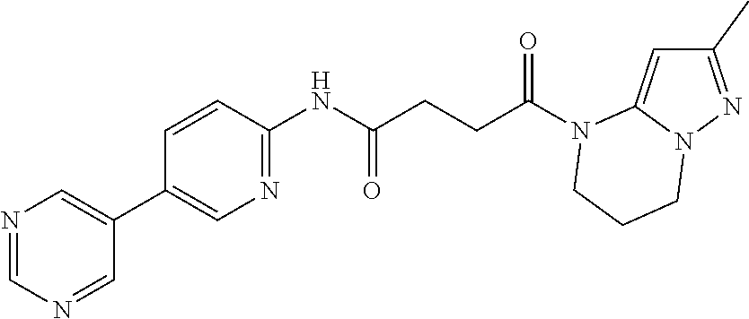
C1(C)=NN2C(=C1)N(C(CCC(NC1=NC=C(C3=CN=CN=C3)C=C1)=O)=O)CCC2
